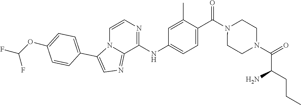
C(N1CCN(C(=O)C(CCC)N)CC1)(C1=CC=C(NC2=NC=CN3C2=NC=C3C2=CC=C(OC(F)F)C=C2)C=C1C)=O
